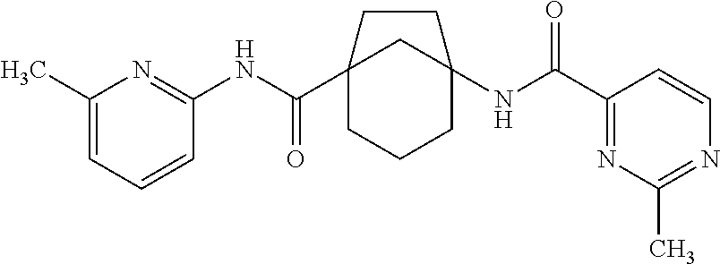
C12(C(NC3=NC(C)=CC=C3)=O)CCCC(NC(C3=NC(C)=NC=C3)=O)(C1)CC2
